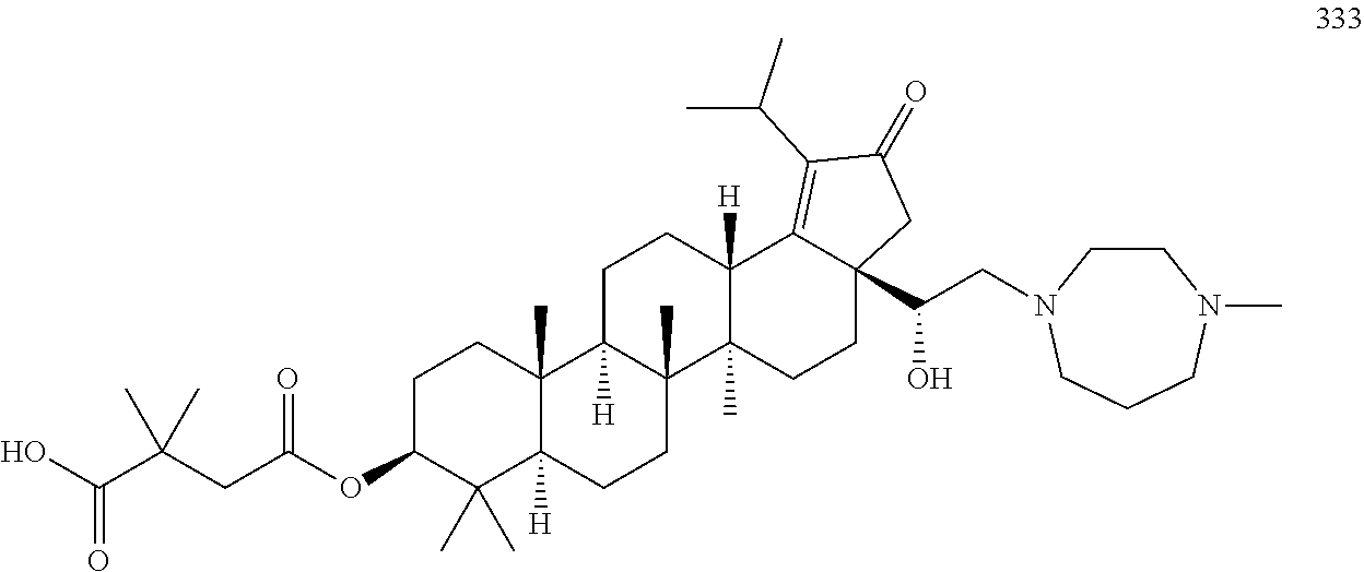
C1C(OC(CC(C(O)=O)(C)C)=O)C(C)(C)C2([H])C(C)(C1)C1([H])C(C)(CC2)C2(C)C([H])(CC1)C1=C(C(C)C)C(=O)CC1(C(CN1CCN(C)CCC1)O)CC2
